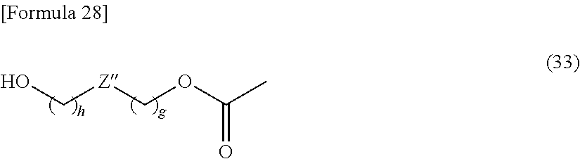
C(OC(C)=O)[Z]CO
